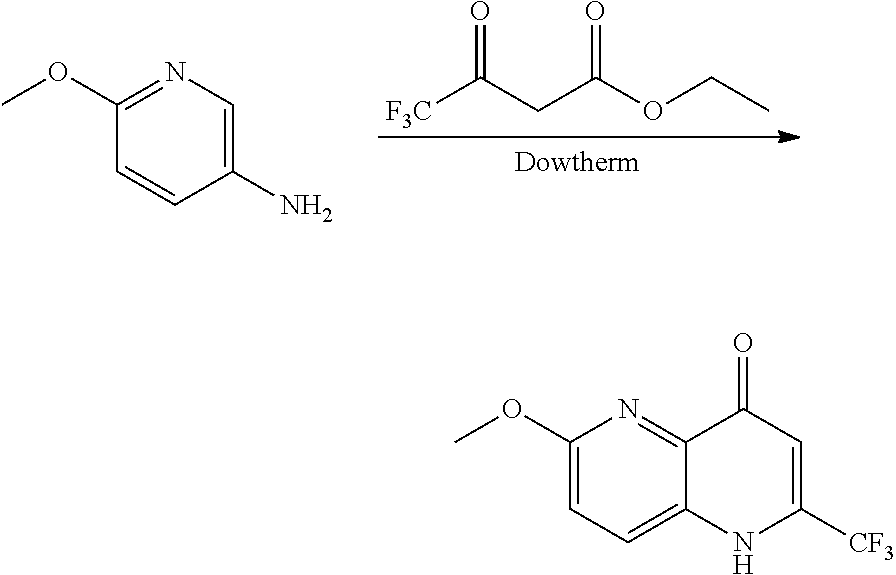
COC1=NC=C(N)C=C1.[F3C]C(CC(OCC)=O)=O.COC1=CC=C2C(=N1)C(=O)C=C([CF3])N2
